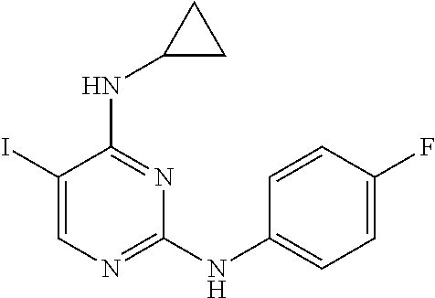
C1(I)=CN=C(NC2=CC=C(F)C=C2)N=C1NC1CC1
